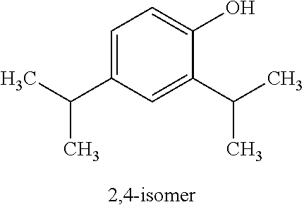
C1=C(C(C)C)C=C(C(C)C)C(O)=C1
